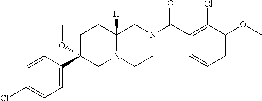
C1=C(OC)C(Cl)=C(C(N2CCN3C([H])(C2)CCC(C2=CC=C(Cl)C=C2)(OC)C3)=O)C=C1
